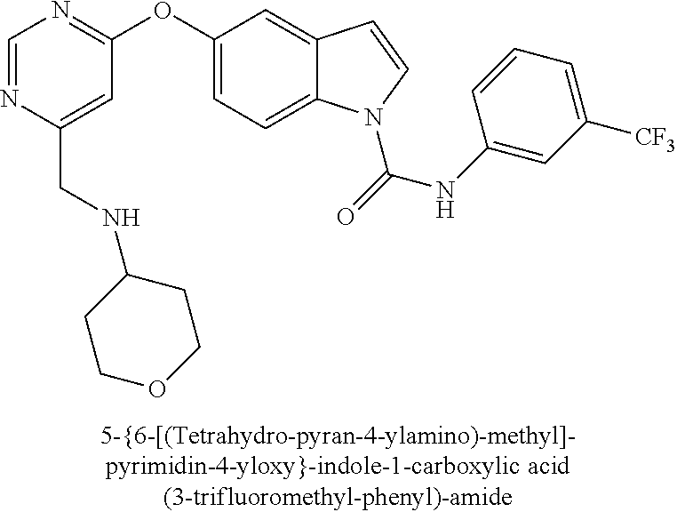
C1=NC(CNC2CCOCC2)=CC(OC2=CC=C3C(=C2)C=CN3C(=O)NC2=CC([CF3])=CC=C2)=N1
